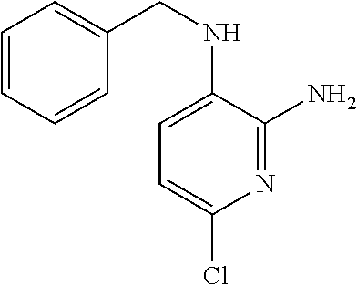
C1=C(NCC2=CC=CC=C2)C(N)=NC(Cl)=C1
